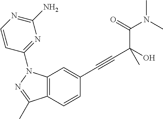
C12=C(C=CC(C#CC(C(=O)N(C)C)(O)C)=C1)C(C)=NN2C1=NC(N)=NC=C1
